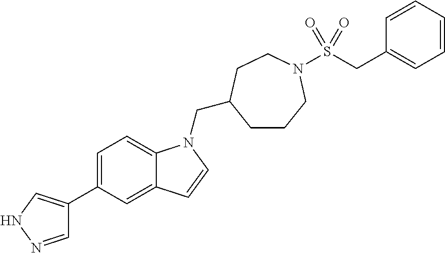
C1=NNC=C1C1=CC=C2C(=C1)C=CN2CC1CCCN(S(CC2=CC=CC=C2)(=O)=O)CC1
